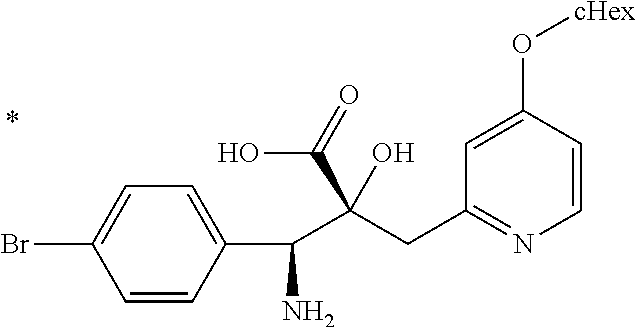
C1=CC(O[cHex])=CC(CC(C(C2=CC=C(Br)C=C2)N)(C(=O)O)O)=N1
